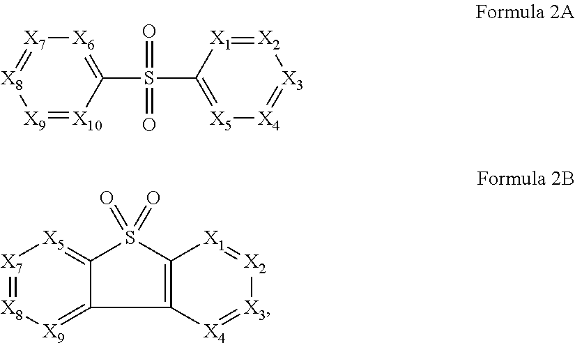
C1(S(C2=[X5][X4]=[X3][X2]=[X1]2)(=O)=O)=[X6][X7]=[X8][X9]=[X10]1.[X7]1=[X8][X9]=C2C(=[X5]1)S(=O)(=O)C1=C2[X4]=[X3][X2]=[X1]1
